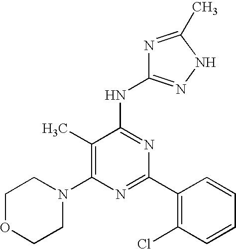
C1(C)=C(N2CCOCC2)N=C(C2=C(Cl)C=CC=C2)N=C1NC1=NNC(C)=N1
